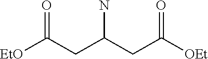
[EtO]C(CC(CC([OEt])=O)N)=O
